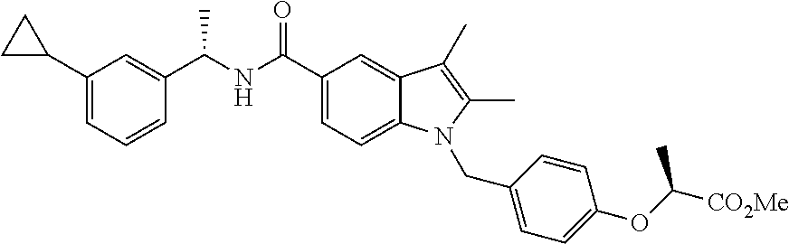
C1(C(NC(C2=CC=C3C(=C2)C(C)=C(C)N3CC2=CC=C(OC([CO2Me])C)C=C2)=O)C)=CC(C2CC2)=CC=C1
